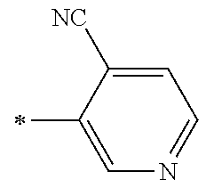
C1=C(C)C([NC])=CC=N1
